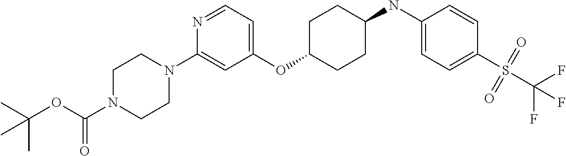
C1(OC2CCC(NC3=CC=C(S(C(F)(F)F)(=O)=O)C=C3)CC2)=CC=NC(N2CCN(C(OC(C)(C)C)=O)CC2)=C1
